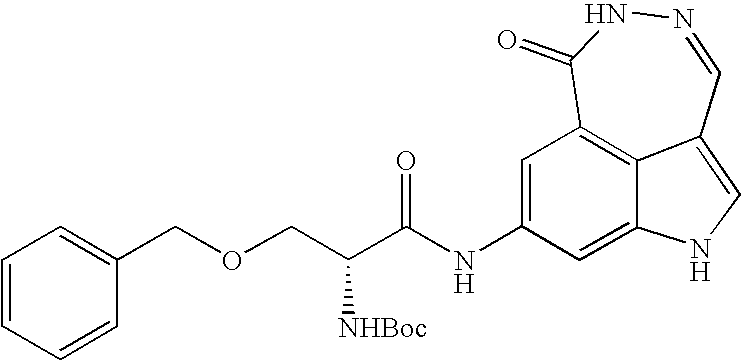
C1=CC=CC(COCC(C(NC2=CC3=C4C(=CNC4=C2)C=NNC3=O)=O)[NHBoc])=C1
